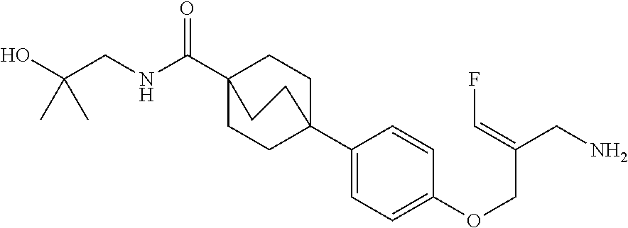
N(C(C12CCC(C3=CC=C(OCC(CN)=CF)C=C3)(CC1)CC2)=O)CC(O)(C)C
